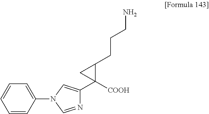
C1([COOH])(C2=CN(C3=CC=CC=C3)C=N2)C(CCCN)C1
